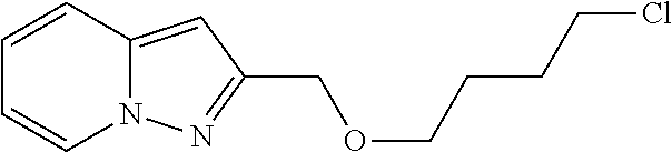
C1=CC2=CC(COCCCCCl)=NN2C=C1
